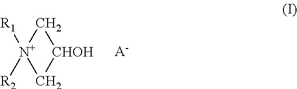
[N+]1([R1])([R2])C[CHOH]C1.[A-]
